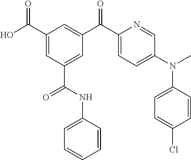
OC(C1=CC(C(NC2=CC=CC=C2)=O)=CC(C(C2=CC=C(N(C)C3=CC=C(Cl)C=C3)C=N2)=O)=C1)=O
